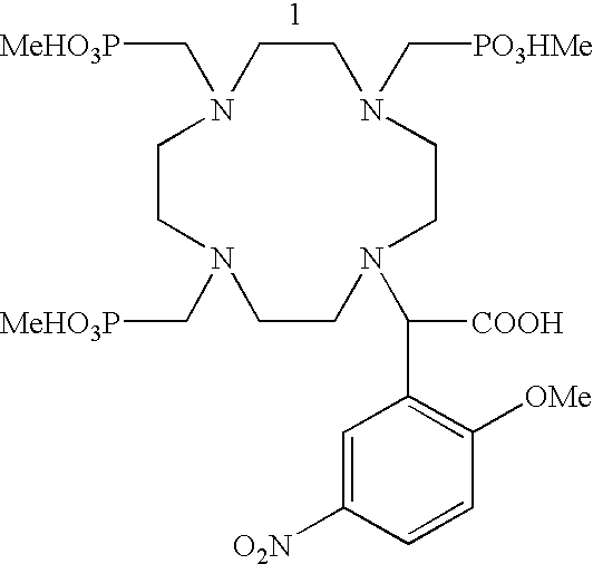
C1CN(C[PO3HMe])CCN(C(C2=C([OMe])C=CC([O2N])=C2)[COOH])CCN(C[MeHO3P])CCN1C[MeHO3P]
